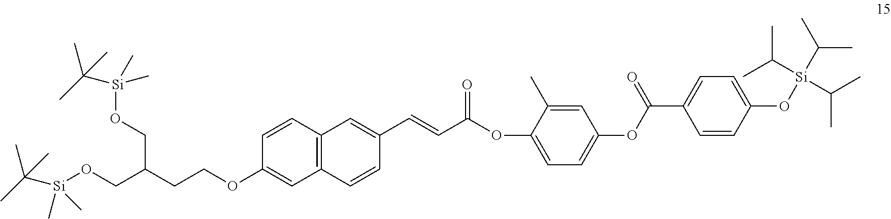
C1(OCCC(CO[Si](C(C)(C)C)(C)C)CO[Si](C(C)(C)C)(C)C)=CC2=C(C=C1)C=C(C=CC(OC1=CC=C(OC(C3=CC=C(O[Si](C(C)C)(C(C)C)C(C)C)C=C3)=O)C=C1C)=O)C=C2
